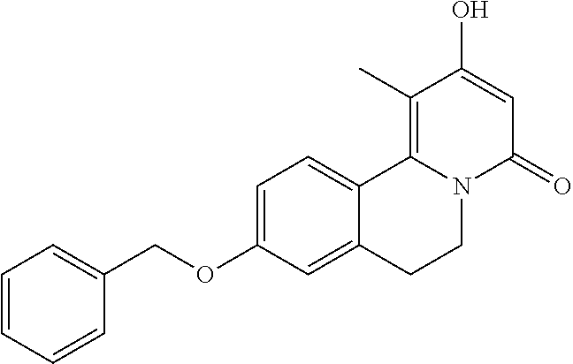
C1=CC=CC(COC2=CC=C3C(=C2)CCN2C3=C(C)C(O)=CC2=O)=C1
